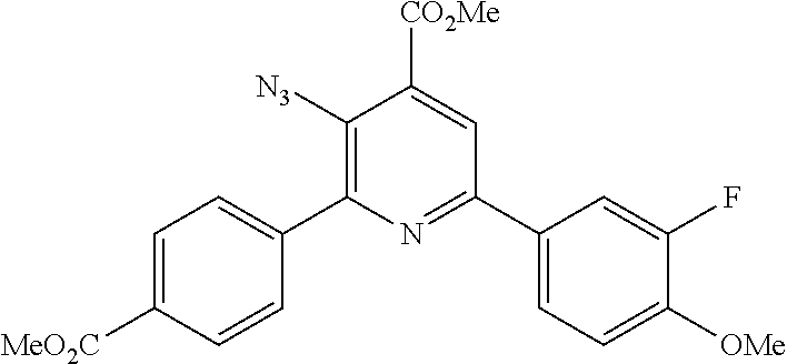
C1([N3])=C(C2=CC=C([MeO2C])C=C2)N=C(C2=CC=C([OMe])C(F)=C2)C=C1[CO2Me]
